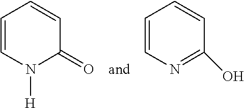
N1([H])C(=O)C=CC=C1.N1=C(O)C=CC=C1
